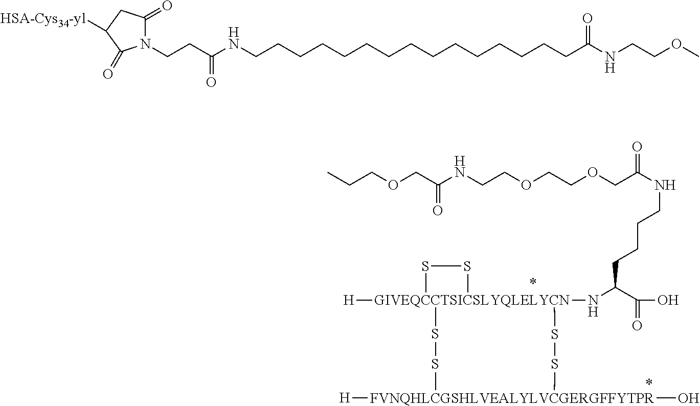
CCCOCC(NCCOCCOCC(NCCCCC(N[GIVEQCCTSICSLYQLELYCN]12([H])(SS1)SS[FVNQHLCGSHLVEALYLVCGERGFFYTPR]([H])(O)SS2)C(=O)O)=O)=O.C(CCCCCCCCCC(NCCOC)=O)CCCCCNC(CCN1C(=O)CC([HSA-Cys34-yl])C1=O)=O
